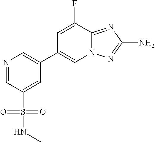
N1=CC(S(=O)(=O)NC)=CC(C2=CN3C(=NC(N)=N3)C(F)=C2)=C1
